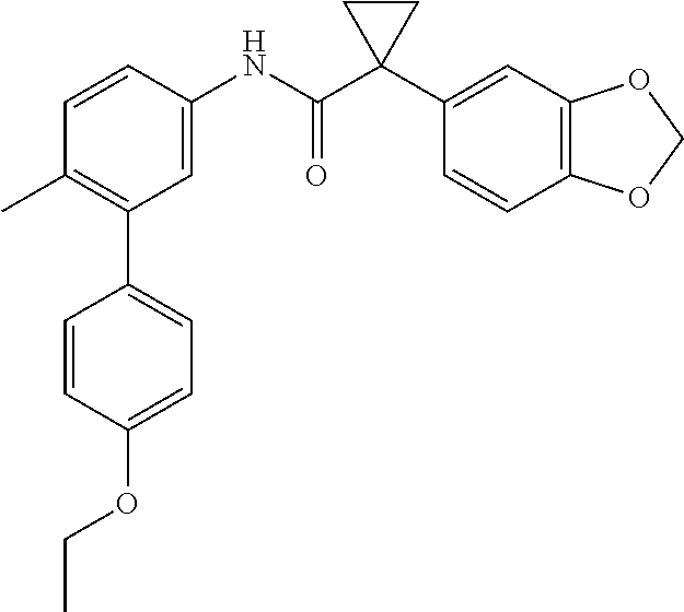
C1=C(NC(C2(C3=CC4=C(C=C3)OCO4)CC2)=O)C=CC(C)=C1C1=CC=C(OCC)C=C1
